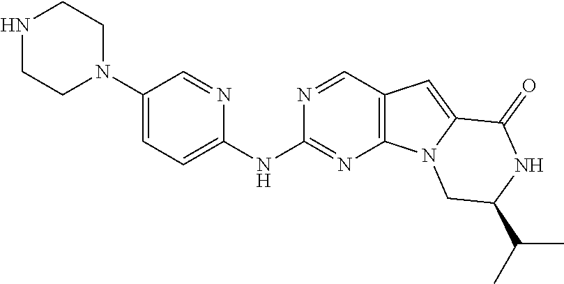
N1=CC2=C(N=C1NC1=CC=C(N3CCNCC3)C=N1)N1C(=C2)C(=O)NC(C(C)C)C1
